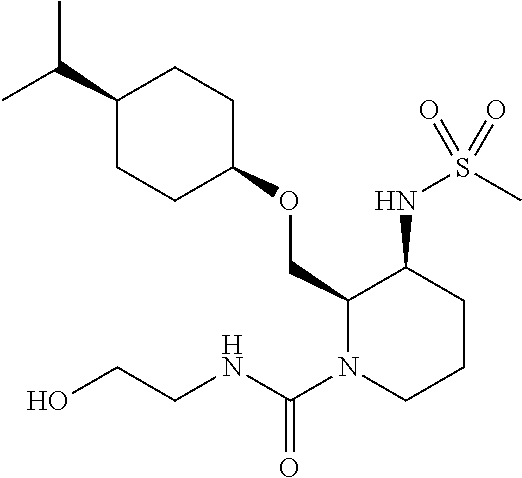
C(C1CCC(OCC2N(C(NCCO)=O)CCCC2NS(C)(=O)=O)CC1)(C)C
